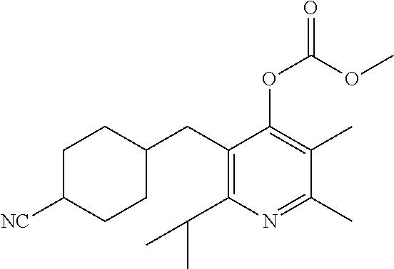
C1(CC2=C(C(C)C)N=C(C)C(C)=C2OC(OC)=O)CCC([NC])CC1
